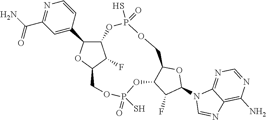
C12C(C3=CC(C(N)=O)=NC=C3)OC(C1F)COP(=O)(S)OC1C(COP(S)(=O)O2)OC(N2C=NC3=C(N)N=CN=C23)C1F
